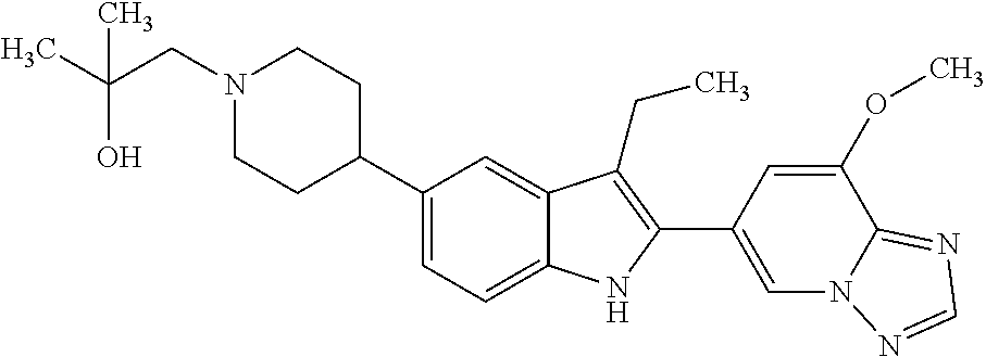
N1(CC(O)(C)C)CCC(C2=CC=C3C(=C2)C(CC)=C(C2=CN4C(=NC=N4)C(OC)=C2)N3)CC1
